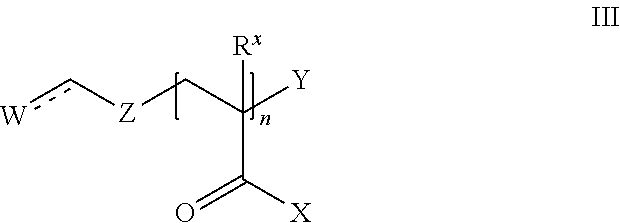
[W]c[Z]CC([Y])([Rx])C([X])=O
